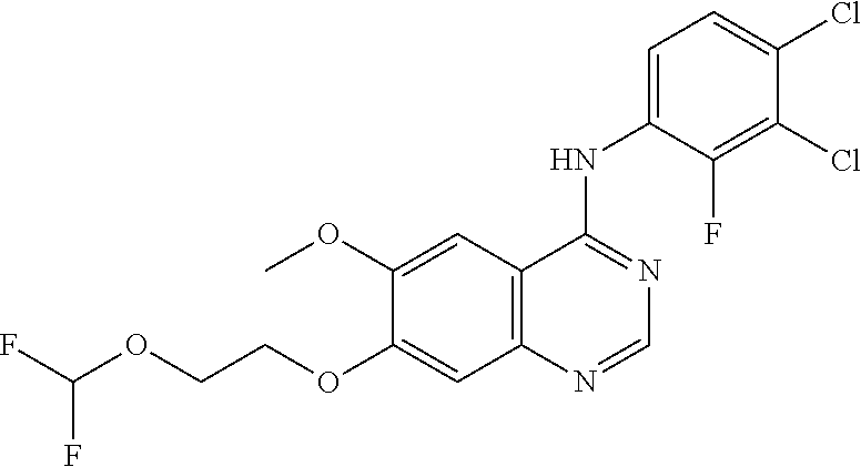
C12=C(C=C(OC)C(OCCOC(F)F)=C1)C(NC1=CC=C(Cl)C(Cl)=C1F)=NC=N2
